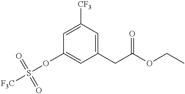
C1=C([CF3])C=C(CC(OCC)=O)C=C1OS([F3C])(=O)=O
